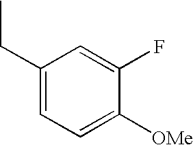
C1(CC)=CC=C([OMe])C(F)=C1
